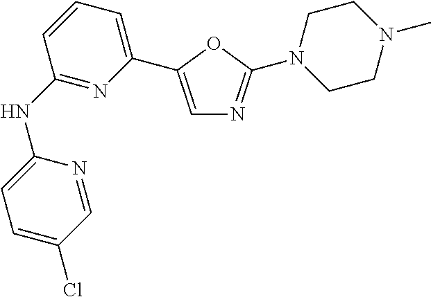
C1(NC2=NC(C3=CN=C(N4CCN(C)CC4)O3)=CC=C2)=CC=C(Cl)C=N1
